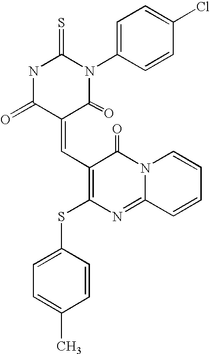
S=C1NC(=O)C(=CC2=C(SC3=CC=C(C)C=C3)N=C3N(C2=O)C=CC=C3)C(=O)N1C1=CC=C(Cl)C=C1
